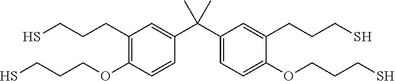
C1(CCCS)=C(OCCCS)C=CC(C(C2=CC=C(OCCCS)C(CCCS)=C2)(C)C)=C1
